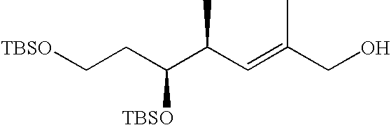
[TBSO]CCC([TBSO])C(C=C(C)CO)C
